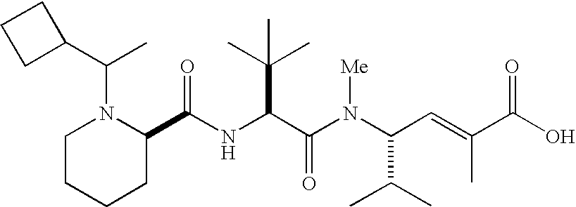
N(C(C(N(C(C(C)C)C=C(C)C(O)=O)[Me])=O)C(C)(C)C)C(=O)C1N(C(C2CCC2)C)CCCC1
